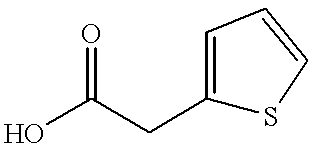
O=C(O)CC1=CC=CS1
